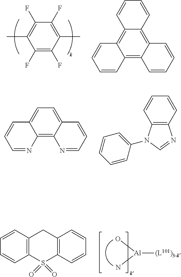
C1(F)=C(F)C(C)=C(F)C(F)=C1C.C12=C3C(=C4C(=C1C=CC=C2)C=CC=C4)C=CC=C3.C12=C3C(=CC=C1C=CC=N2)C=CC=N3.C12=C(C=CC=C1)N=CN2C1=CC=CC=C1.[Al](O)(N)[(L101)3-k].C12=C(S(=O)(=O)C3=C(C1)C=CC=C3)C=CC=C2
